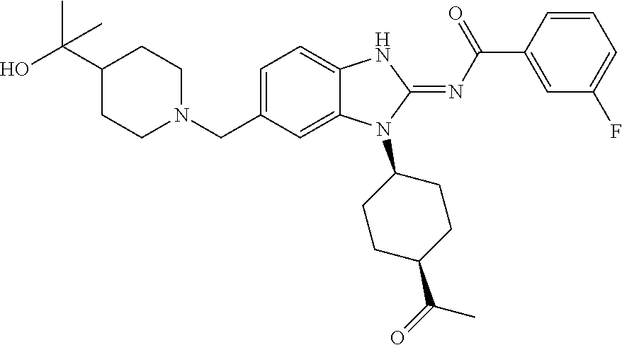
OC(C1CCN(CC2=CC=C3C(=C2)N(C2CCC(C(C)=O)CC2)C(=NC(C2=CC(F)=CC=C2)=O)N3)CC1)(C)C
